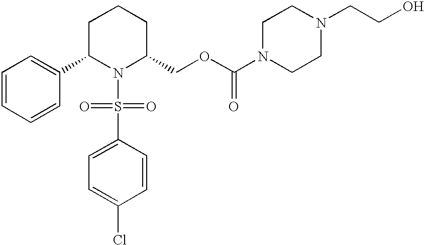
C1(C2N(S(C3=CC=C(Cl)C=C3)(=O)=O)C(COC(=O)N3CCN(CCO)CC3)CCC2)=CC=CC=C1
